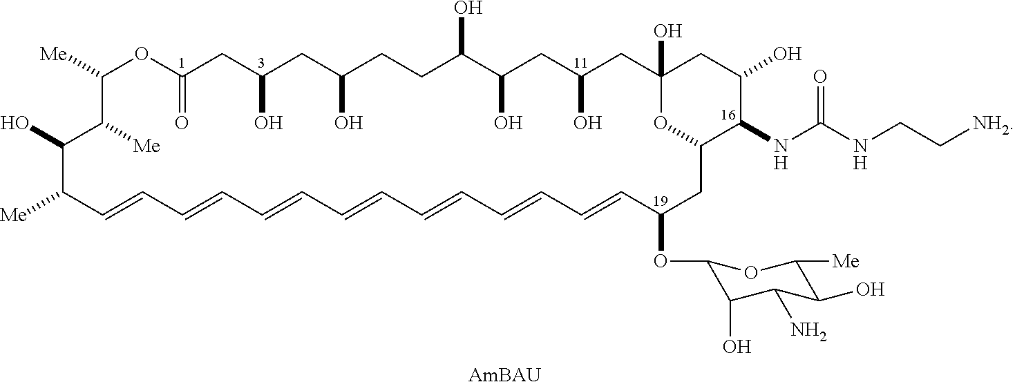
[Me]C1C=CC=CC=CC=CC=CC=CC=CC(OC2C(O)C(N)C(O)C([Me])O2)CC2C(NC(NCC[NH2])=O)C(O)CC(O)(CC(O)CC(O)C(O)CCC(O)CC(O)CC(=O)OC([Me])C([Me])C1O)O2.[AmBAU]
